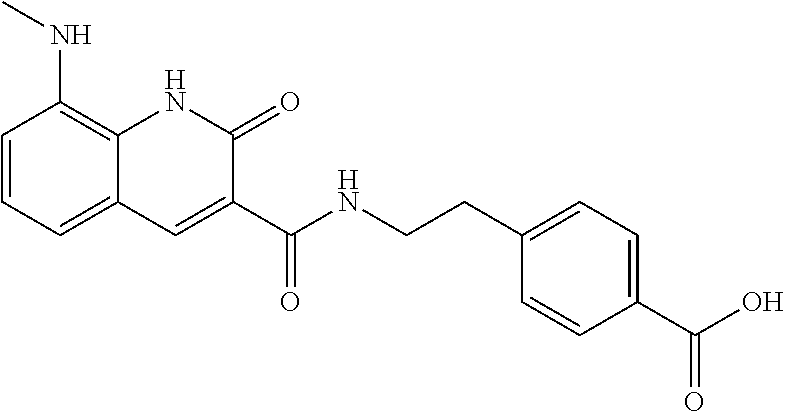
C(=O)(NCCC1=CC=C(C(O)=O)C=C1)C1=CC2=CC=CC(NC)=C2NC1=O
